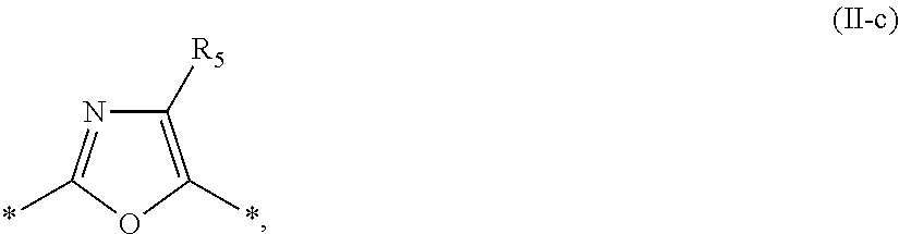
C1([R5])=C(*)OC(*)=N1
